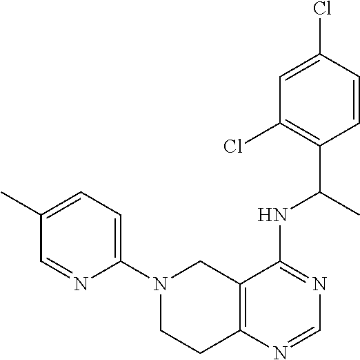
C1=C(C)C=NC(N2CCC3=C(C2)C(NC(C2=C(Cl)C=C(Cl)C=C2)C)=NC=N3)=C1
